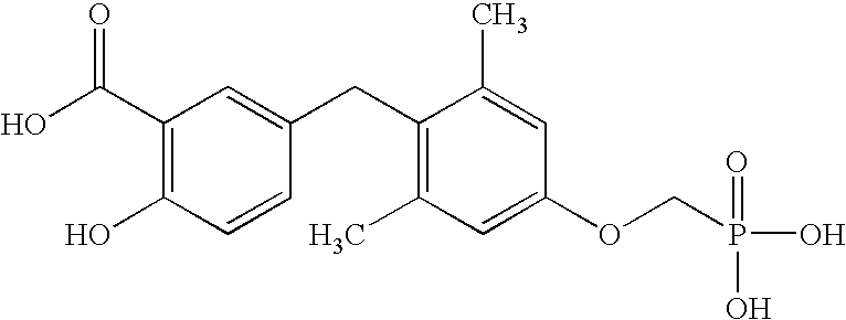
C1(C(=O)O)=C(O)C=CC(CC2=C(C)C=C(OCP(=O)(O)O)C=C2C)=C1
